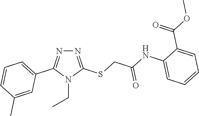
N1=C(SCC(NC2=CC=CC=C2C(OC)=O)=O)N(CC)C(C2=CC=CC(C)=C2)=N1
